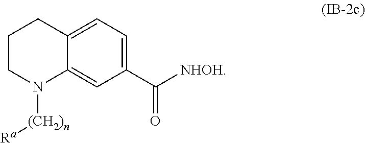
C1=C2C(=CC(C([NHOH])=O)=C1)N([(CH2)n][Ra])CCC2
